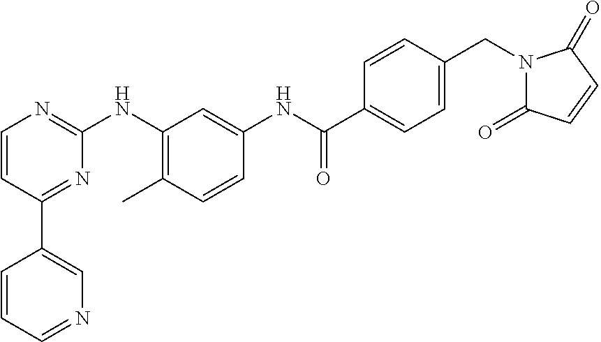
C1(C2=CN=CC=C2)=NC(NC2=C(C)C=CC(NC(C3=CC=C(CN4C(=O)C=CC4=O)C=C3)=O)=C2)=NC=C1
